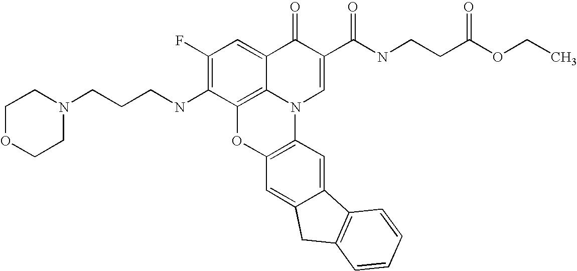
C1(F)=C(NCCCN2CCOCC2)C2=C3C(=C1)C(=O)C(C(NCCC(OCC)=O)=O)=CN3C1=C(O2)C=C2C(=C1)C1=C(C2)C=CC=C1
